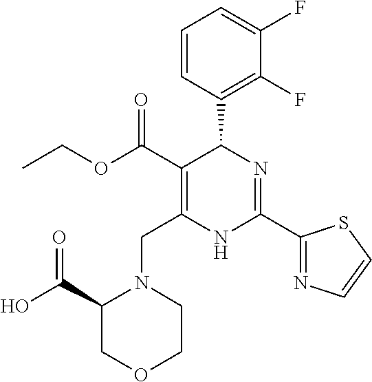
C1=CC(C2C(C(=O)OCC)=C(CN3C(C(O)=O)COCC3)NC(C3=NC=CS3)=N2)=C(F)C(F)=C1
